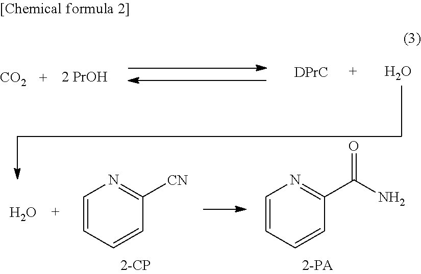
[CO2].[DPrC].O.O.C1=CC=CC([CN])=N1.C1=CC=CC(C(N)=O)=N1
